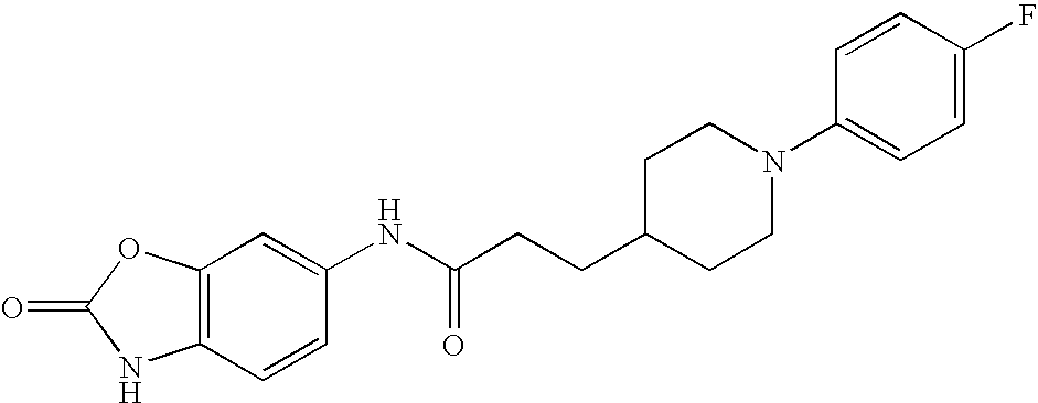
C1=CC2=C(C=C1NC(CCC1CCN(C3=CC=C(F)C=C3)CC1)=O)OC(=O)N2
